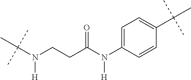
C(N(CCC(N(C1=CC=C(C(C)(C)C)C=C1)[H])=O)[H])(C)(C)C
